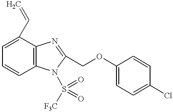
C1=C(C=C)C2=C(C=C1)N(S([F3C])(=O)=O)C(COC1=CC=C(Cl)C=C1)=N2
